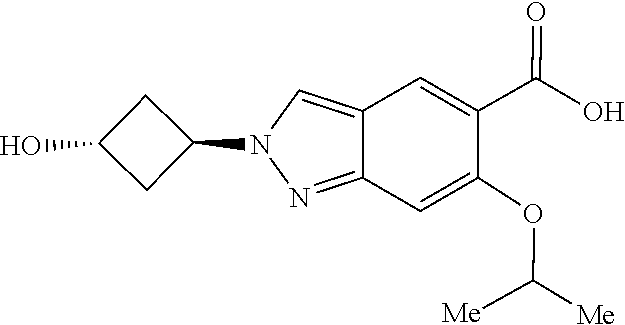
N1(C2CC(O)C2)N=C2C(=C1)C=C(C(=O)O)C(OC([Me])[Me])=C2
